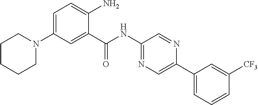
C1=C(N2CCCCC2)C=C(C(NC2=NC=C(C3=CC=CC([CF3])=C3)N=C2)=O)C(N)=C1
